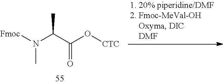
[Fmoc]N(C(C(O[CTC])=O)C)C
